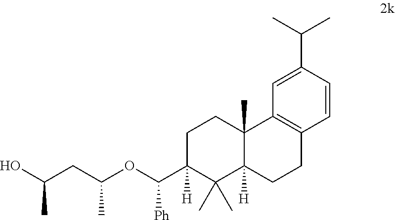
C1C(C(OC(CC(C)O)C)[Ph])([H])C(C)(C)C2([H])C(C)(C1)C1=C(CC2)C=CC(C(C)C)=C1
